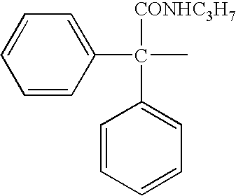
[CONHC3H7]C(C1=CC=CC=C1)(C1=CC=CC=C1)C
